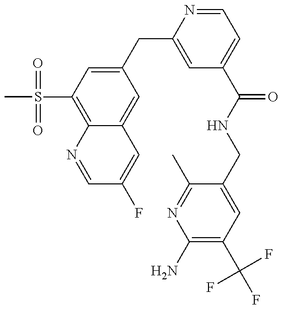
CS(C1=C2C(=CC(CC3=CC(C(=O)NCC4=CC(C(F)(F)F)=C(N)N=C4C)=CC=N3)=C1)C=C(F)C=N2)(=O)=O
